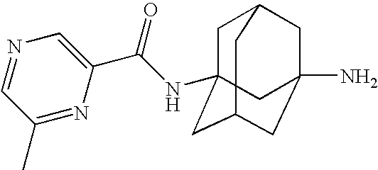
C1C2(NC(C3=CN=CC(C)=N3)=O)CC3CC(N)(CC1C3)C2
